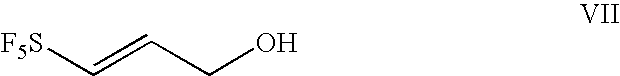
[F5S]C=CCO
